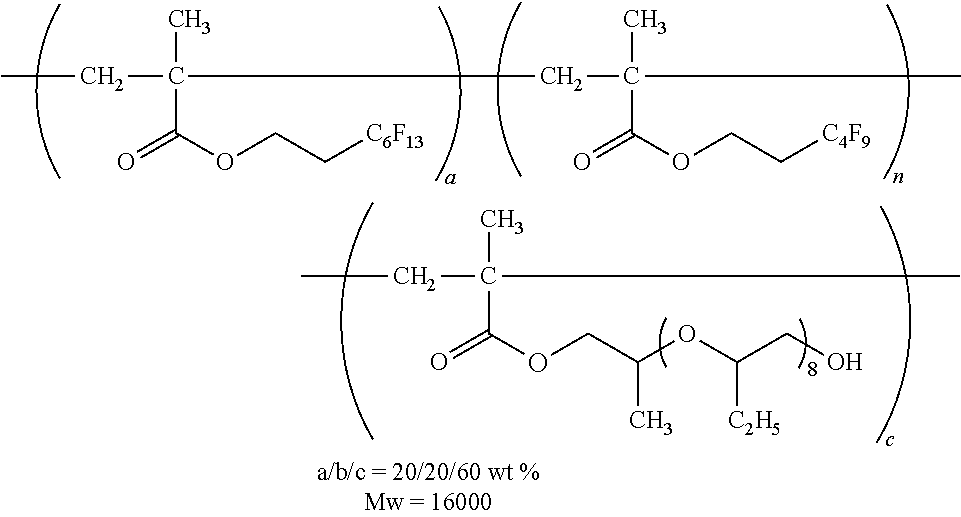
C(C(C(OCC(OC(CO)[C2H5])C)=O)(C)C)C.CCC(CC(C)(C(=O)OCC[C4F9])C)(C)C(OCC[C6F13])=O
